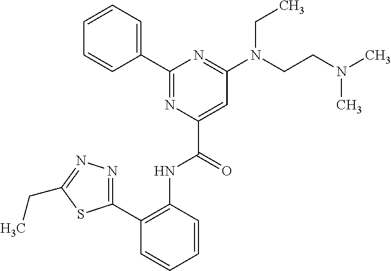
C1(C2=C(NC(C3=CC(N(CCN(C)C)CC)=NC(C4=CC=CC=C4)=N3)=O)C=CC=C2)=NN=C(CC)S1
